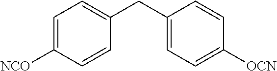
C1=C([NCO])C=CC(CC2=CC=C([OCN])C=C2)=C1
